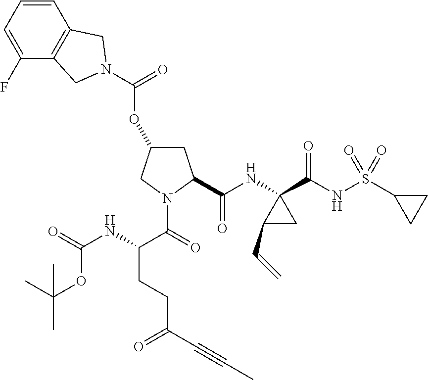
O(C1CC(C(NC2(C(NS(C3CC3)(=O)=O)=O)C(C=C)C2)=O)N(C(=O)C(NC(=O)OC(C)(C)C)CCC(C#CC)=O)C1)C(=O)N1CC2=C(C=CC=C2F)C1
